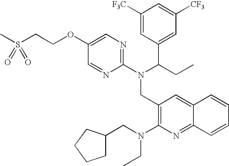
CS(CCOC1=CN=C(N(C(CC)C2=CC([CF3])=CC([F3C])=C2)CC2=C(N(CC3CCCC3)CC)N=C3C(=C2)C=CC=C3)N=C1)(=O)=O
